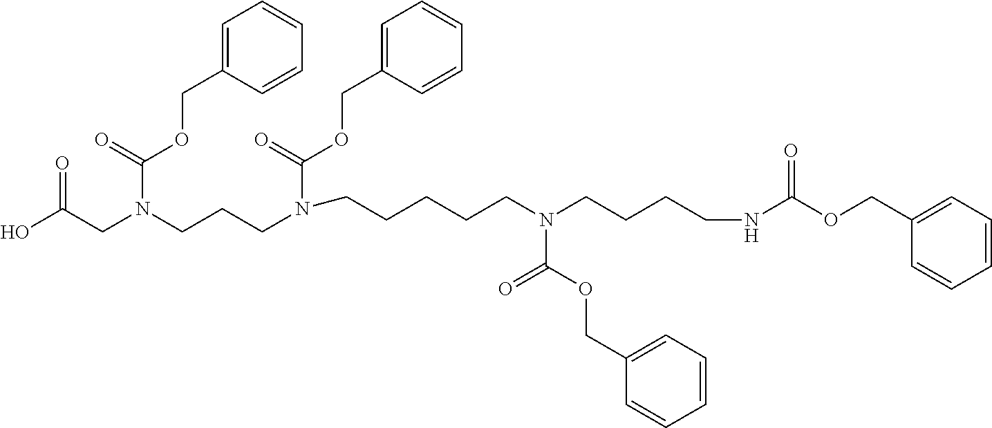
N(CCCN(CC(O)=O)C(OCC1=CC=CC=C1)=O)(C(OCC1=CC=CC=C1)=O)CCCCCN(CCCCNC(OCC1=CC=CC=C1)=O)C(OCC1=CC=CC=C1)=O
